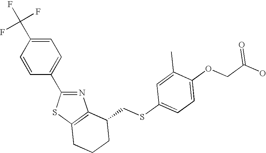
C1=C(C(F)(F)F)C=CC(C2=NC3=C(S2)CCCC3CSC2=CC=C(OCC(O)=O)C(C)=C2)=C1
